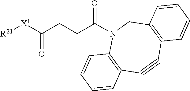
[R21][X1]C(CCC(=O)N1CC2=C(C#CC3=C1C=CC=C3)C=CC=C2)=O
